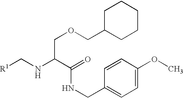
[R1]CNC(C(=O)NCC1=CC=C(OC)C=C1)COCC1CCCCC1
